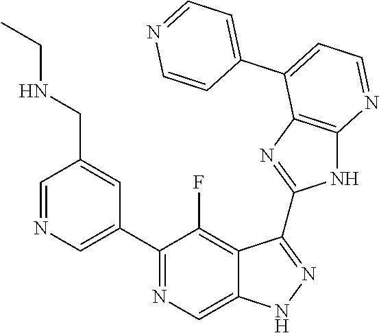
C1=NC=C(C2=NC=C3C(=C2F)C(C2=NC4=C(N2)N=CC=C4C2=CC=NC=C2)=NN3)C=C1CNCC
